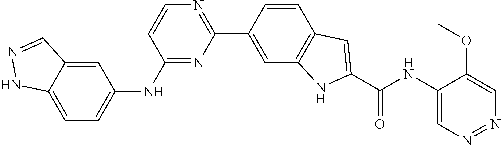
C1=C2C(=CC(NC3=NC(C4=CC5=C(C=C4)C=C(C(NC4=CN=NC=C4OC)=O)N5)=NC=C3)=C1)C=NN2
